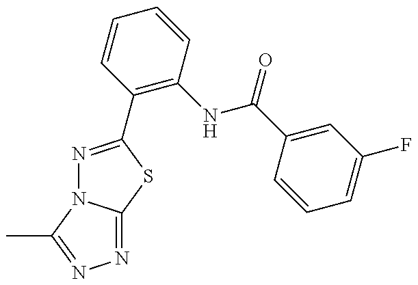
N1=C(C2=C(NC(C3=CC(F)=CC=C3)=O)C=CC=C2)SC2=NN=C(C)N12
